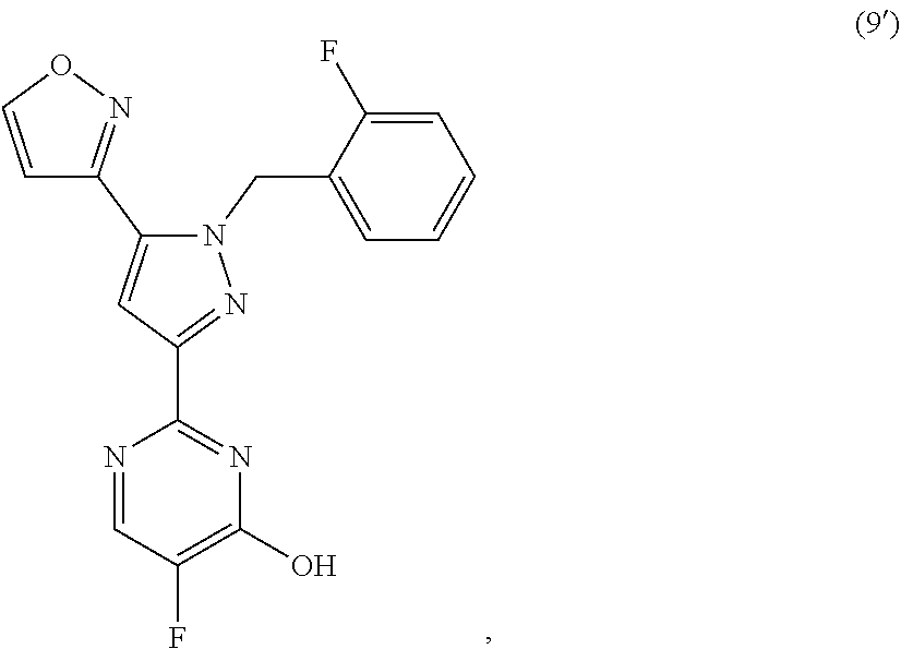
C1(F)=C(O)N=C(C2=NN(CC3=CC=CC=C3F)C(C3=NOC=C3)=C2)N=C1
